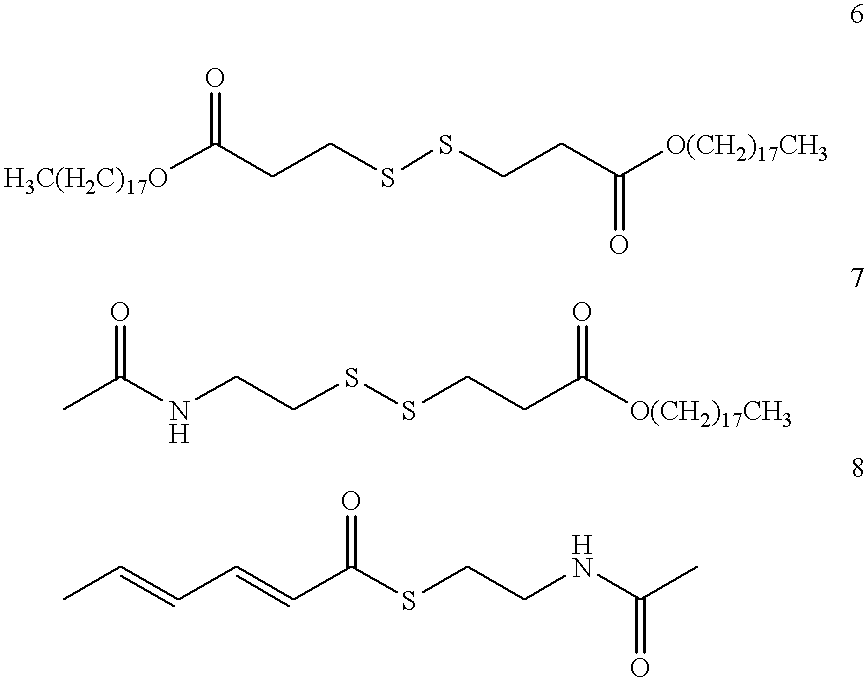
C(SSCCC([O(CH2)17CH3])=O)CNC(C)=O.[H3C(H2C)17O]C(CCSSCCC([O(CH2)17CH3])=O)=O.CC=CC=CC(SCCNC(C)=O)=O
